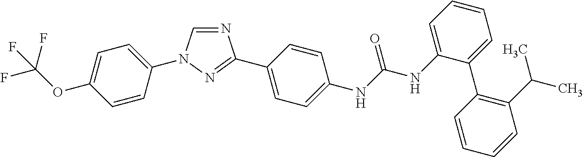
C1=CC(N2C=NC(C3=CC=C(NC(NC4=CC=CC=C4C4=C(C(C)C)C=CC=C4)=O)C=C3)=N2)=CC=C1OC(F)(F)F
